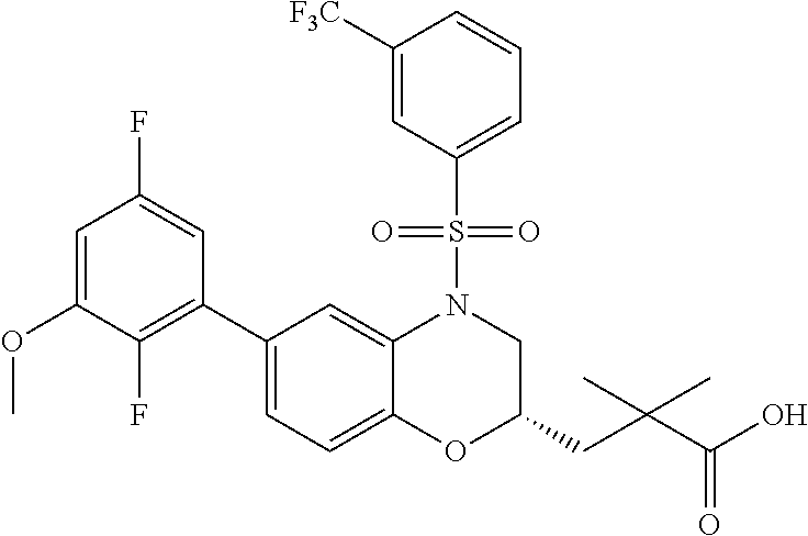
C1(C2=C(F)C(OC)=CC(F)=C2)=CC=C2C(=C1)N(S(C1=CC=CC([F3C])=C1)(=O)=O)CC(CC(C(O)=O)(C)C)O2
